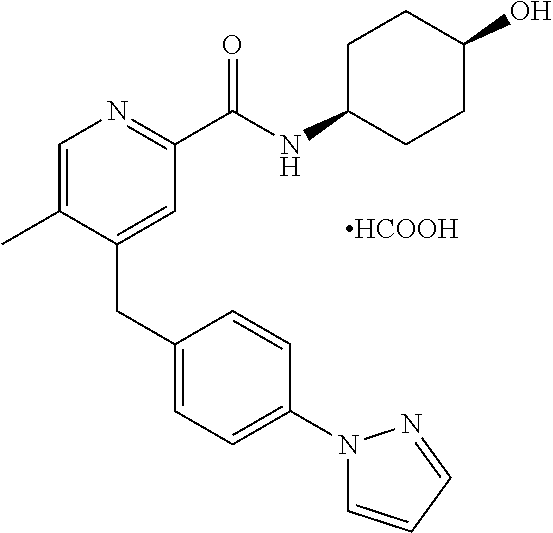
C1=C(C)C(CC2=CC=C(N3C=CC=N3)C=C2)=CC(C(NC2CCC(O)CC2)=O)=N1.[HCOOH]
